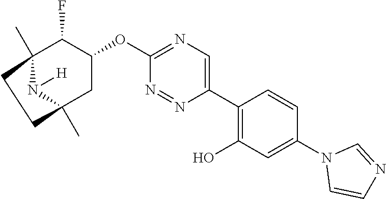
C12(C)N([H])C(C)(CC(OC3=NC=C(C4=C(O)C=C(N5C=CN=C5)C=C4)N=N3)C1F)CC2
